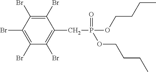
C1(Br)=C(Br)C(Br)=C(Br)C(Br)=C1CP(OCCCC)(=O)OCCCC
